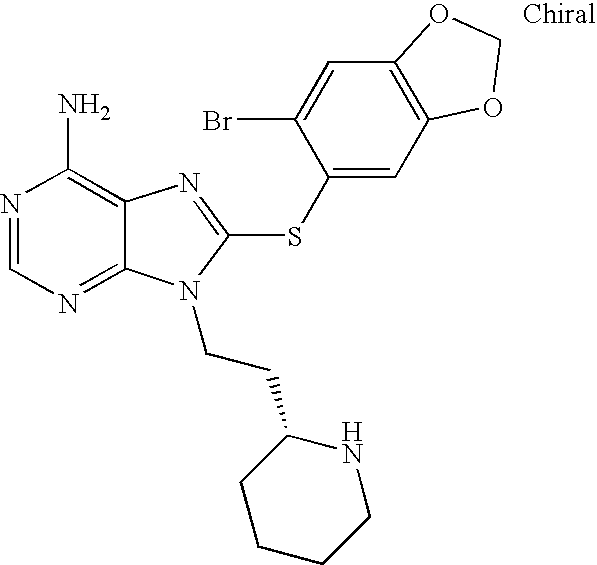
N1=CN=C2C(=C1N)N=C(SC1=CC3=C(C=C1Br)OCO3)N2CCC1CCCCN1
